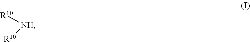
[NH]([R10])[R10]
